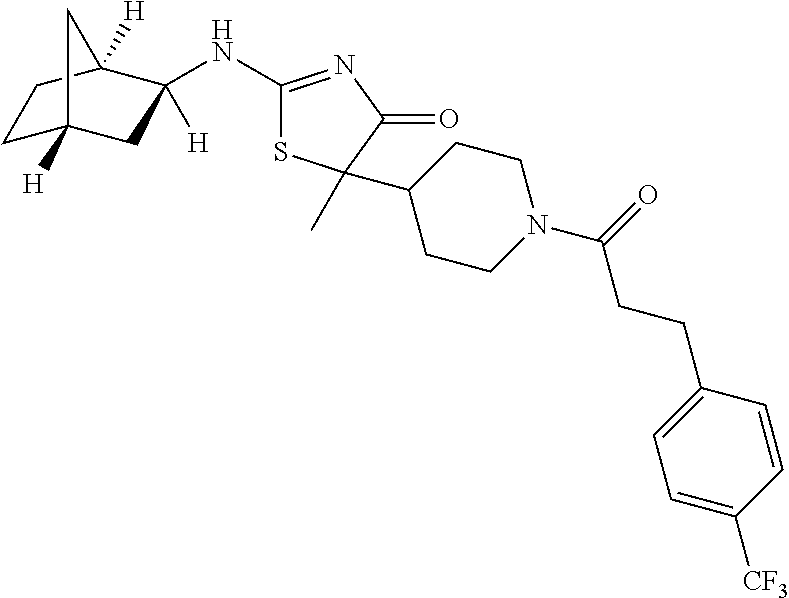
C1C2([H])CC([H])(NC3=NC(=O)C(C4CCN(C(=O)CCC5=CC=C([CF3])C=C5)CC4)(C)S3)C([H])(C1)C2
